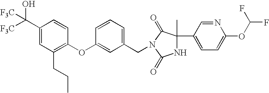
C1(C2(C)NC(=O)N(CC3=CC=CC(OC4=C(CCC)C=C(C([F3C])(O)[F3C])C=C4)=C3)C2=O)=CC=C(OC(F)F)N=C1
